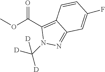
O(C(C1=C2C(=NN1C([D])([D])[D])C=C(F)C=C2)=O)C
